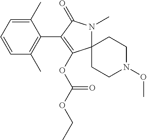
C1(C)=CC=CC(C)=C1C1=C(OC(OCC)=O)C2(N(C)C1=O)CCN(OC)CC2
